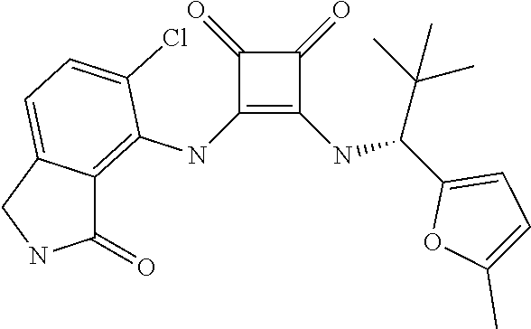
C1(NC2=C3C(=CC=C2Cl)CNC3=O)=C(NC(C2=CC=C(C)O2)C(C)(C)C)C(=O)C1=O
